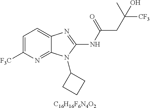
C1=C([F3C])N=C2C(=C1)N=C(NC(=O)CC(C)([CF3])O)N2C1CCC1.[C16H16F6N4O2]
